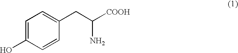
C1=C(O)C=CC(CC(N)[COOH])=C1
